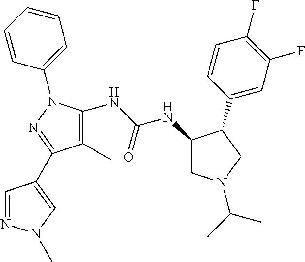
N(C(NC1CN(C(C)C)CC1C1=CC(F)=C(F)C=C1)=O)C1=C(C)C(C2=CN(C)N=C2)=NN1C1=CC=CC=C1
